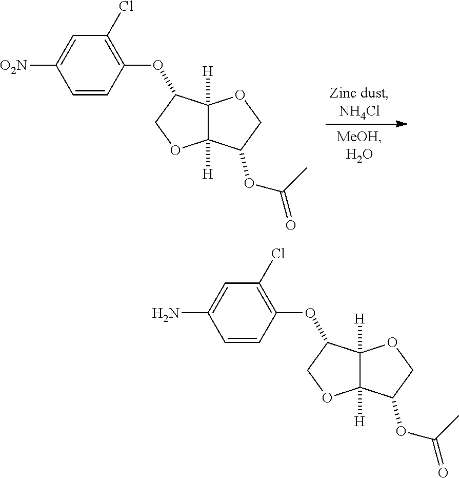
C1(OC2C3([H])C([H])(OC2)C(OC(=O)C)CO3)=C(Cl)C=C(N)C=C1.C1(OC2C3([H])C([H])(OC2)C(OC(=O)C)CO3)=C(Cl)C=C([O2N])C=C1
